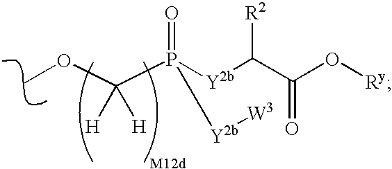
C(P([Y2b]C(C(O[Ry])=O)[R2])(=O)[Y2b][W3])([H])([H])OC
